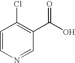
C1=NC=CC(Cl)=C1C(O)=O
